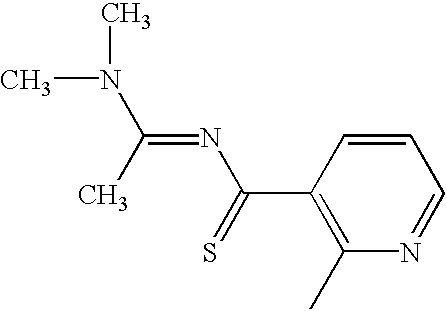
CN(C)C(=NC(C1=C(C)N=CC=C1)=S)C
